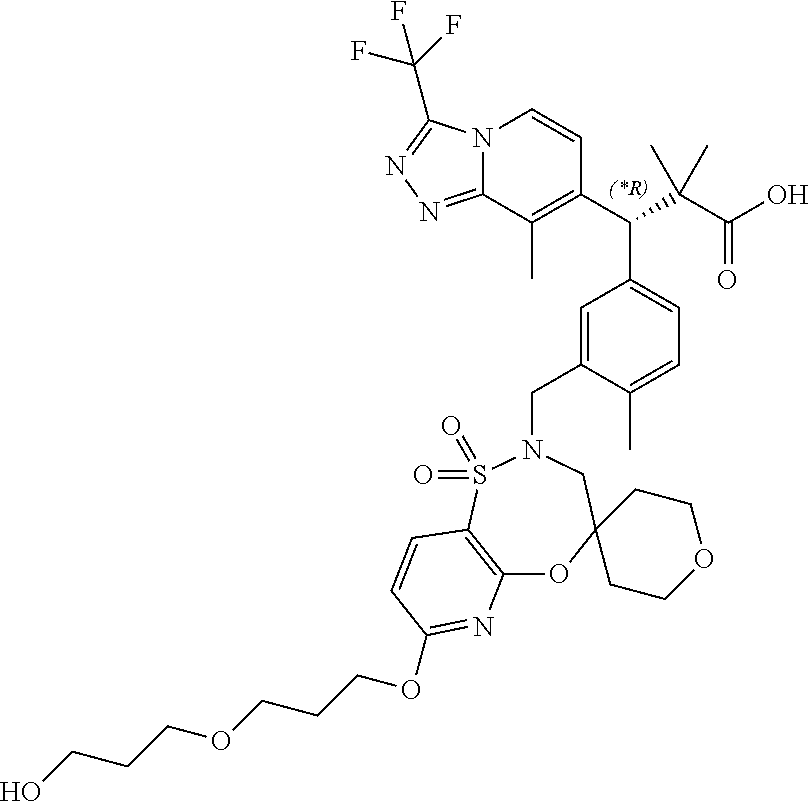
C1(C(C(C(O)=O)(C)C)C2=CC=C(C)C(CN3CC4(OC5=C(S3(=O)=O)C=CC(OCCCOCCCO)=N5)CCOCC4)=C2)=C(C)C2=NN=C(C(F)(F)F)N2C=C1
